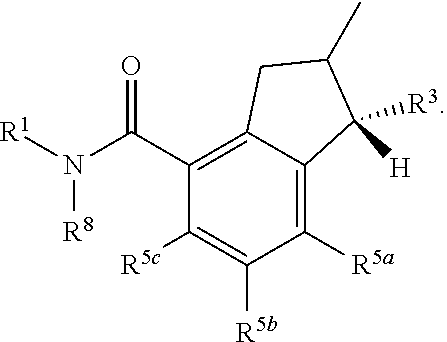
C1(C(N([R1])[R8])=O)=C2C(=C([R5a])C([R5b])=C1[R5c])C([R3])([H])C(C)C2
